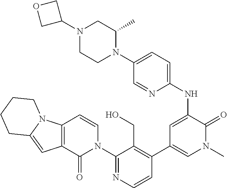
C1=CN=C(N2C=CC3=C(C2=O)C=C2N3CCCC2)C(CO)=C1C1=CN(C)C(=O)C(NC2=CC=C(N3C(C)CN(C4COC4)CC3)C=N2)=C1
